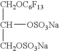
C([CH2OC6F13])([CH2OSO3Na])[OSO3Na]
